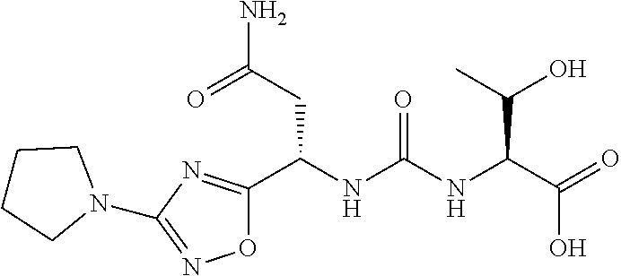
O1C(C(NC(NC(C(=O)O)C(O)C)=O)CC(N)=O)=NC(N2CCCC2)=N1
